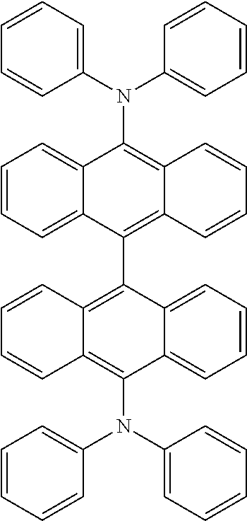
C1=CC=C(N(C2=C3C(=C(C4=C5C(=C(N(C6=CC=CC=C6)C6=CC=CC=C6)C6=CC=CC=C46)C=CC=C5)C4=CC=CC=C24)C=CC=C3)C2=CC=CC=C2)C=C1
